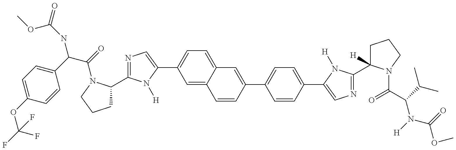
C1C(C2=NC=C(C3=CC=C4C(=C3)C=CC(C3=CC=C(C5=CN=C(C6([H])CCCN6C(=O)C(N(C(OC)=O)[H])C(C)C)N5[H])C=C3)=C4)N2[H])N(C(C(NC(OC)=O)C2=CC=C(OC(F)(F)F)C=C2)=O)CC1
